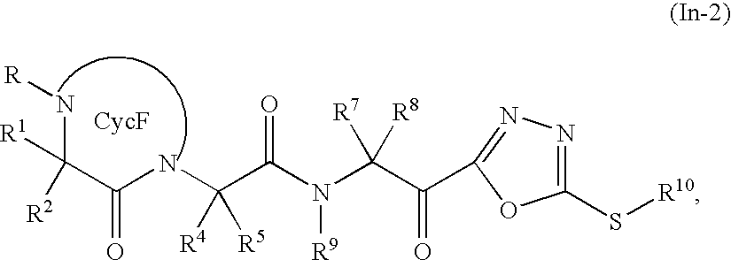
C1(S[R10])=NN=C(C(C(N(C(C(NC(C(N[R])([R1])[R2])=O)([R5])[R4])=O)[R9])([R8])[R7])=O)O1
